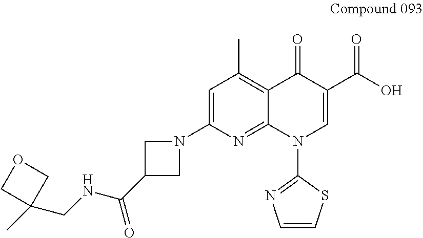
C1=C(N2CC(C(NCC3(C)COC3)=O)C2)N=C2C(=C1C)C(=O)C(C(O)=O)=CN2C1=NC=CS1
